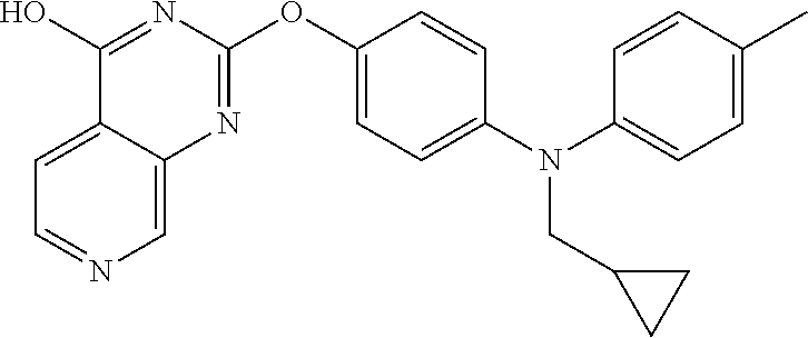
C12=CC=NC=C1N=C(OC1=CC=C(N(C3=CC=C(C)C=C3)CC3CC3)C=C1)N=C2O
